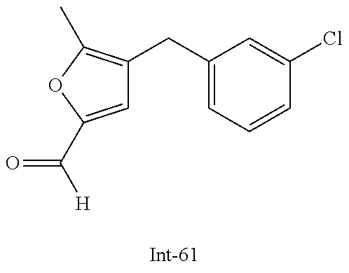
C1=C(C([H])=O)OC(C)=C1CC1=CC=CC(Cl)=C1
